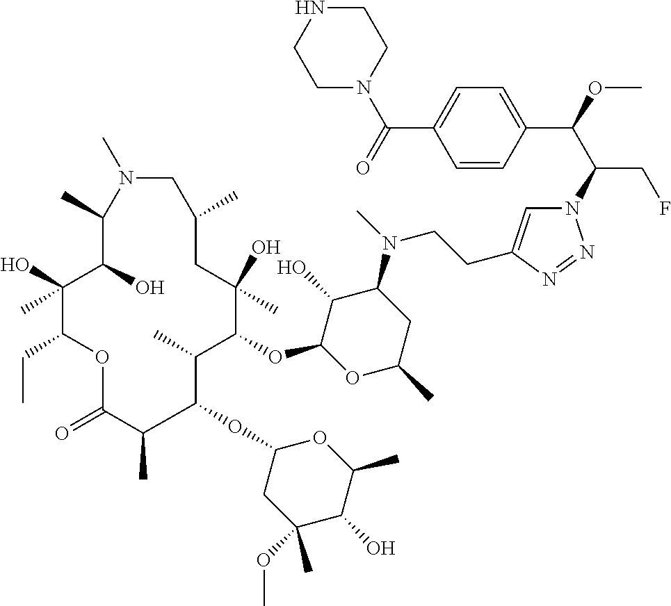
N1=NN(C(C(C2=CC=C(C(N3CCNCC3)=O)C=C2)OC)CF)C=C1CCN(C1C(O)C(OC2C(C)C(OC3CC(OC)(C)C(O)C(C)O3)C(C)C(=O)OC(CC)C(O)(C)C(O)C(C)N(C)CC(C)CC2(O)C)OC(C)C1)C
